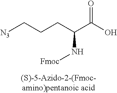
[N3]CCCC(C(O)=O)N[Fmoc]
